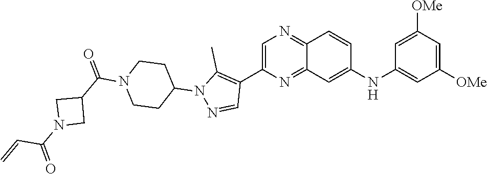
C1=C(C2=C(C)N(C3CCN(C(C4CN(C(=O)C=C)C4)=O)CC3)N=C2)N=C2C(=N1)C=CC(NC1=CC([OMe])=CC([OMe])=C1)=C2
